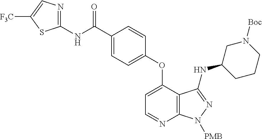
C1(NC(=O)C2=CC=C(OC3=CC=NC4=C3C(NC3CCCN([Boc])C3)=NN4[PMB])C=C2)=NC=C([F3C])S1
